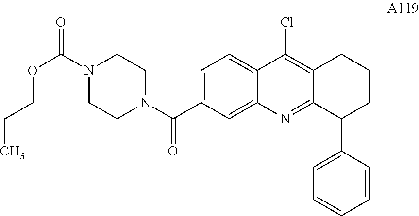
C1=C(C(N2CCN(C(=O)OCCC)CC2)=O)C=C2C(=C1)C(Cl)=C1C(=N2)C(C2=CC=CC=C2)CCC1
